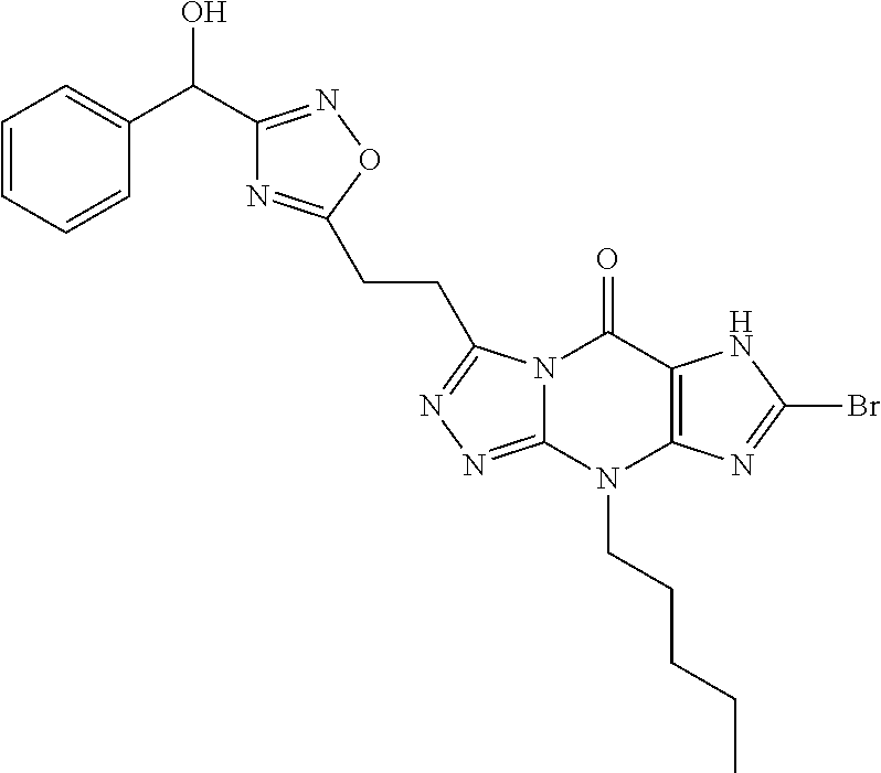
C1=CC=CC(C(C2=NOC(CCC3=NN=C4N3C(=O)C3=C(N4CCCCC)N=C(Br)N3)=N2)O)=C1
